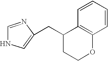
C1(CC2=CNC=N2)CCOC2=C1C=CC=C2
